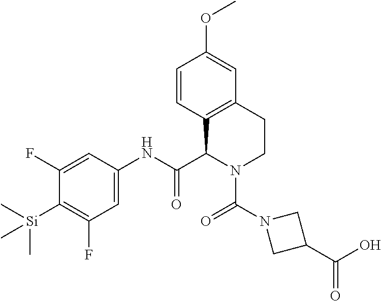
C1=CC2=C(C=C1OC)CCN(C(N1CC(C(O)=O)C1)=O)C2C(NC1=CC(F)=C([Si](C)(C)C)C(F)=C1)=O
